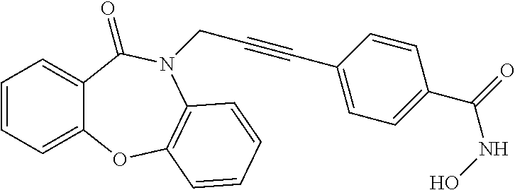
C1=CC=C2C(=C1)C(=O)N(CC#CC1=CC=C(C(=O)NO)C=C1)C1=C(O2)C=CC=C1
